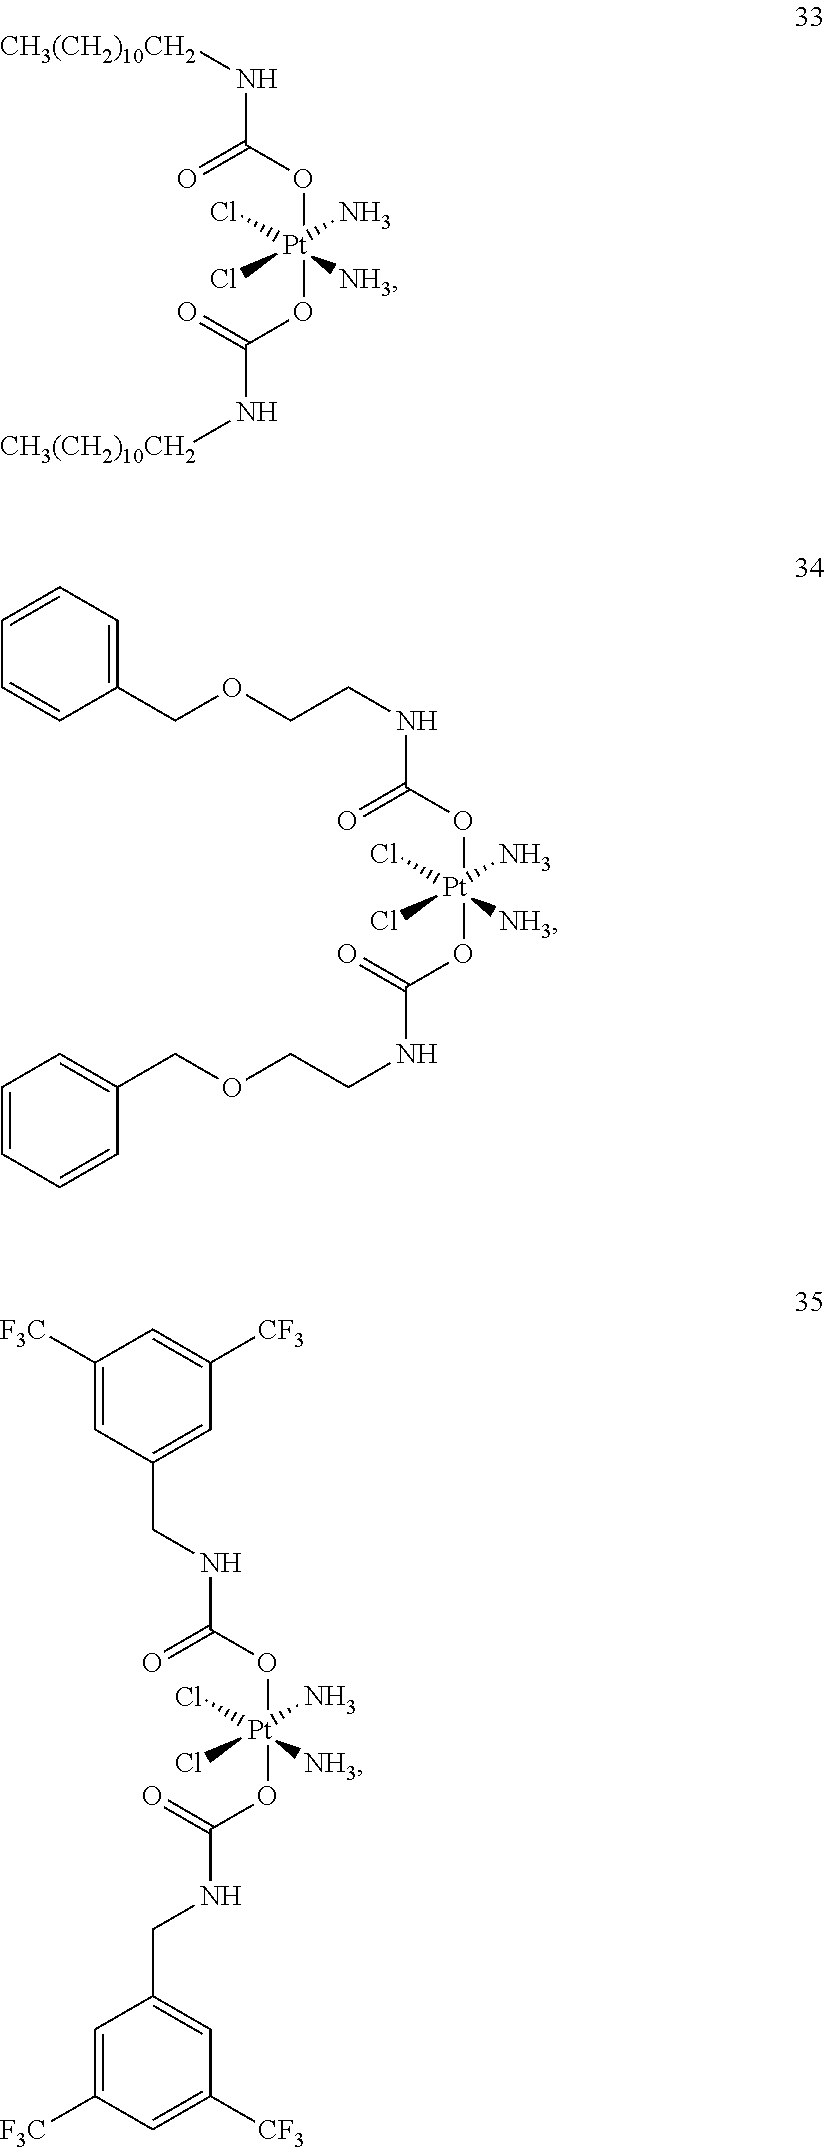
O([Pt](Cl)(Cl)(N)([NH3])OC(=O)N[CH3(CH2)10CH2])C(=O)N[CH3(CH2)10CH2].O([Pt](Cl)(Cl)(N)([NH3])OC(=O)NCCOCC1=CC=CC=C1)C(=O)NCCOCC1=CC=CC=C1.O([Pt](Cl)(Cl)(N)([NH3])OC(=O)NCC1=CC([CF3])=CC([F3C])=C1)C(=O)NCC1=CC([CF3])=CC([F3C])=C1
